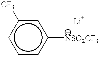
[Li].c1c([CF3])cccc1[NSO2CF3]
